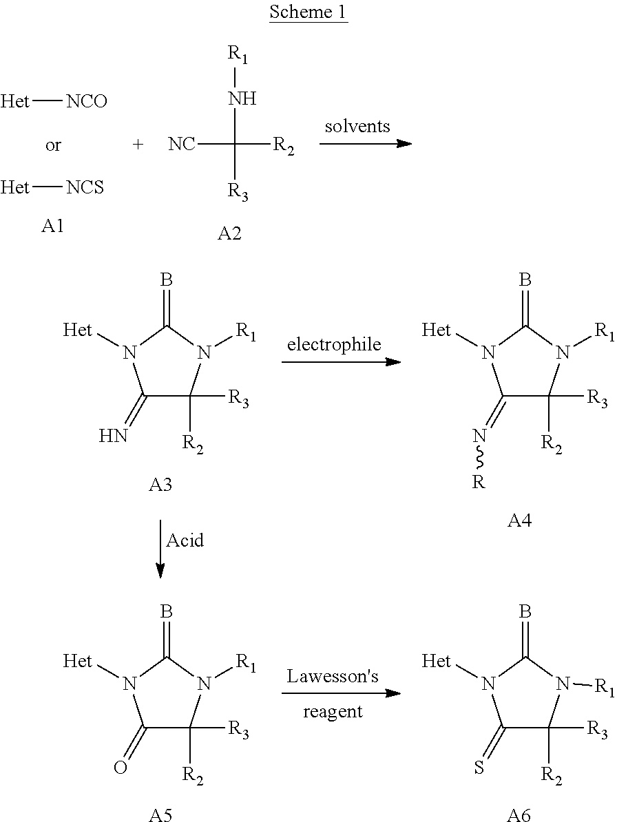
C1(=N)C([R2])([R3])N([R1])C(=B)N1[Het].[A3].C1(=N[R])C([R2])([R3])N([R1])C(=B)N1[Het].[A4].C1(=O)C([R2])([R3])N([R1])C(=B)N1[Het].[A5].C1(=S)C([R2])([R3])N([R1])C(=B)N1[Het].[A6].[Het][NCO].[Het][NCS].[NC]C([R2])(N[R1])[R3].[A1].[A2]
